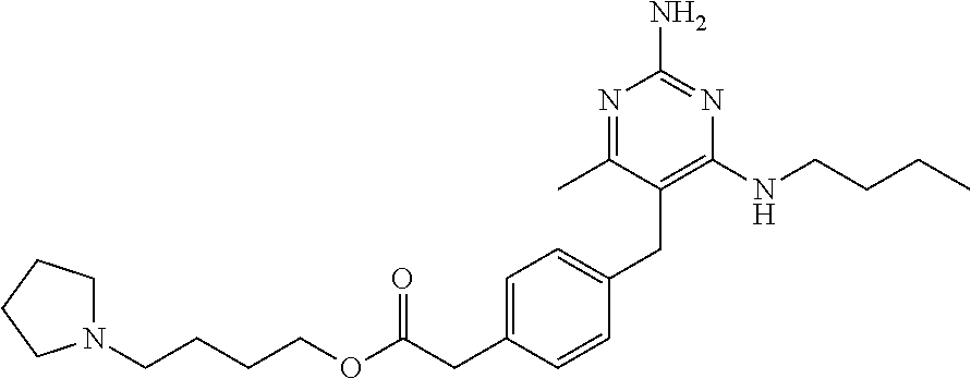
N1(CCCCOC(=O)CC2=CC=C(CC3=C(NCCCC)N=C(N)N=C3C)C=C2)CCCC1
